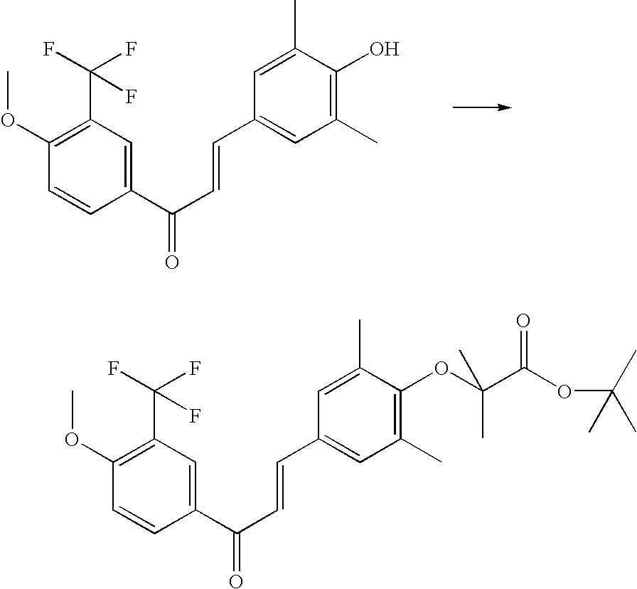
C1=CC(C(C=CC2=CC(C)=C(O)C(C)=C2)=O)=CC(C(F)(F)F)=C1OC.C1=CC(C(C=CC2=CC(C)=C(OC(C(OC(C)(C)C)=O)(C)C)C(C)=C2)=O)=CC(C(F)(F)F)=C1OC
